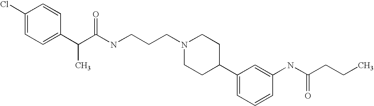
C1(Cl)=CC=C(C(C(NCCCN2CCC(C3=CC=CC(NC(CCC)=O)=C3)CC2)=O)C)C=C1
